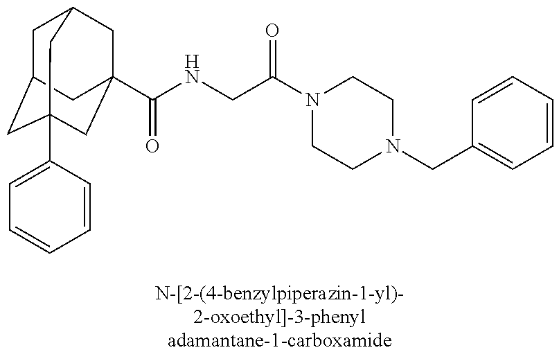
C1C2CC3(C4=CC=CC=C4)CC(C(NCC(N4CCN(CC5=CC=CC=C5)CC4)=O)=O)(CC1C3)C2
